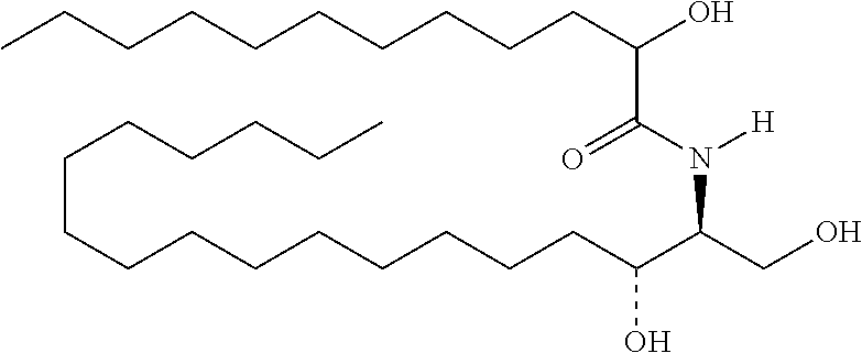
C(CCCCCCCC(C(CO)N(C(C(CCCCCCCCCC)O)=O)[H])O)CCCCCCC
